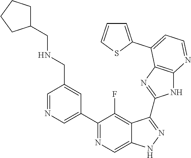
C1=NC=C(C2=NC=C3C(=C2F)C(C2=NC4=C(N2)N=CC=C4C2=CC=CS2)=NN3)C=C1CNCC1CCCC1
